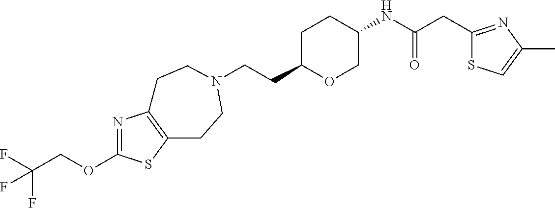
C(CC1OCC(NC(CC2=NC(C)=CS2)=O)CC1)N1CCC2=C(N=C(OCC(F)(F)F)S2)CC1
